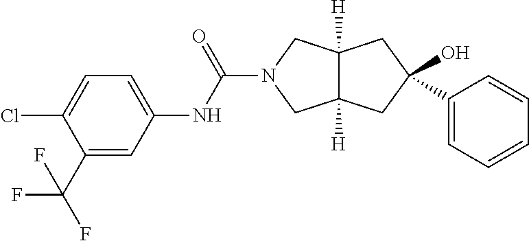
O=C(N1CC2([H])C([H])(C1)CC(O)(C1=CC=CC=C1)C2)NC1=CC=C(Cl)C(C(F)(F)F)=C1
